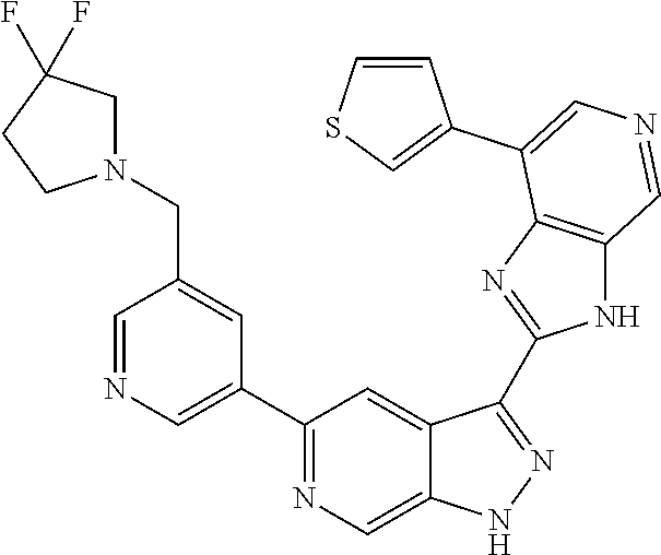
C1(C2=CN=CC(CN3CC(F)(F)CC3)=C2)=NC=C2C(=C1)C(C1=NC3=C(N1)C=NC=C3C1=CSC=C1)=NN2
